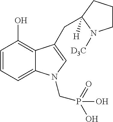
C1=CC=C2C(=C1O)C(CC1([H])CCCN1[D3C])=CN2CP(O)(=O)O
